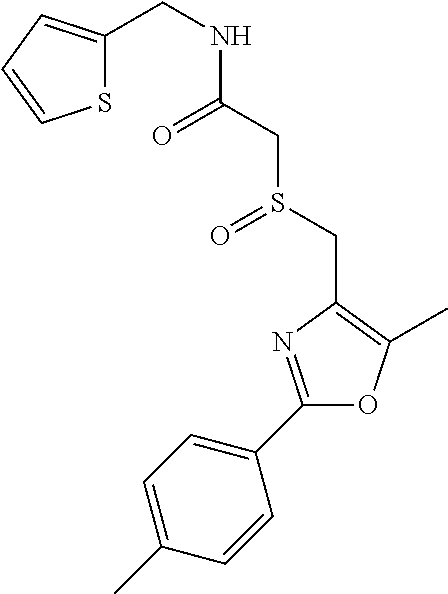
C1(CNC(CS(CC2=C(C)OC(C3=CC=C(C)C=C3)=N2)=O)=O)=CC=CS1
